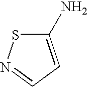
C1(N)=CC=NS1
